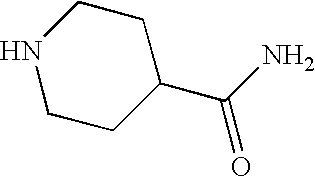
N1CCC(C(N)=O)CC1
